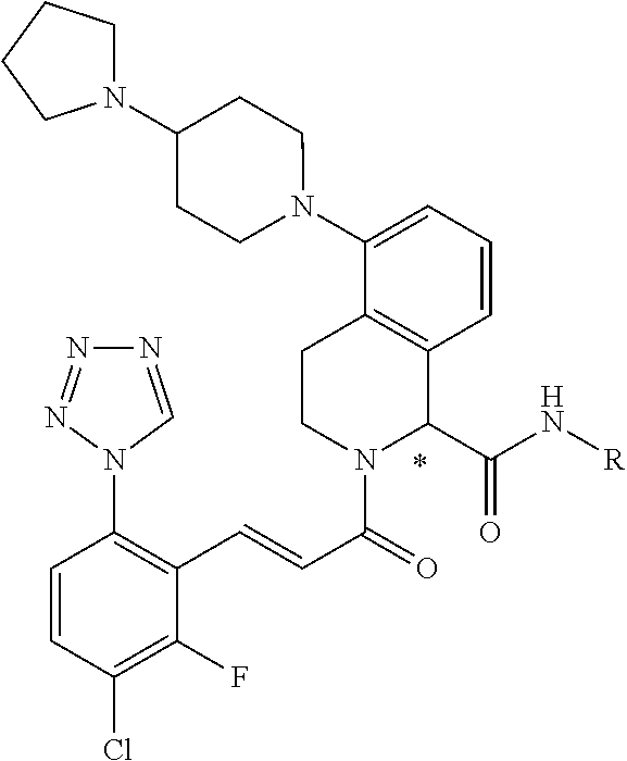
C1=CC(Cl)=C(F)C(C=CC(=O)N2C(C(N[R])=O)C3=C(CC2)C(N2CCC(N4CCCC4)CC2)=CC=C3)=C1N1N=NN=C1
